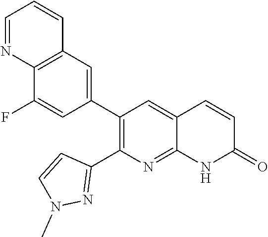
C12=C(C=C(C3=C(C4=NN(C)C=C4)N=C4C(=C3)C=CC(=O)N4)C=C1F)C=CC=N2
